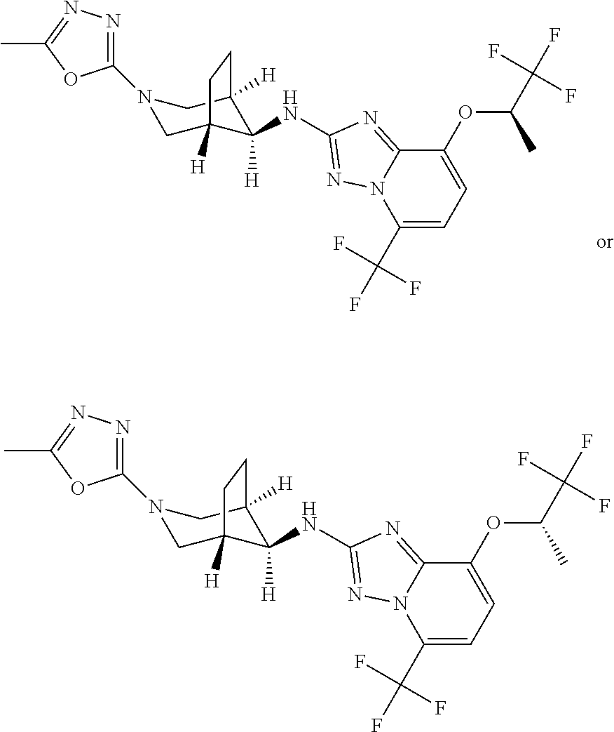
C1(N2CC3([H])C([H])(NC4=NN5C(=N4)C(OC(C(F)(F)F)C)=CC=C5C(F)(F)F)C([H])(C2)CC3)=NN=C(C)O1.C1(N2CC3([H])C([H])(NC4=NN5C(=N4)C(OC(C(F)(F)F)C)=CC=C5C(F)(F)F)C([H])(C2)CC3)=NN=C(C)O1
